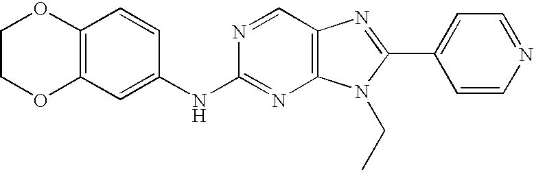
C12=C(C=C(NC3=NC4=C(C=N3)N=C(C3=CC=NC=C3)N4CC)C=C1)OCCO2
